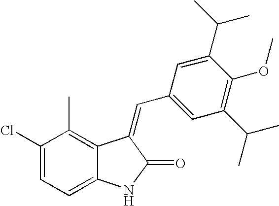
C1(Cl)=CC=C2C(=C1C)C(=CC1=CC(C(C)C)=C(OC)C(C(C)C)=C1)C(=O)N2
